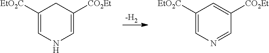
[-H2].C1([EtO2C])=CNC=C([CO2Et])C1.C1([EtO2C])=CN=CC([CO2Et])=C1
